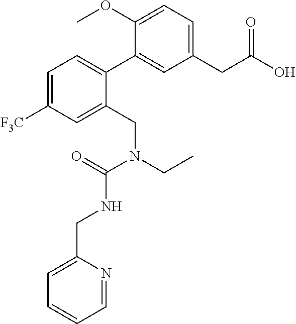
N(C(=O)N(CC)CC1=CC([F3C])=CC=C1C1=CC(CC(O)=O)=CC=C1OC)CC1=CC=CC=N1
